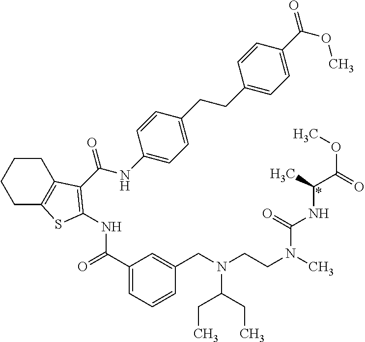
C(NC1=CC=C(CCC2=CC=C(C(=O)OC)C=C2)C=C1)(=O)C1=C(NC(=O)C2=CC=CC(CN(CCN(C)C(=O)NC(C(=O)OC)C)C(CC)CC)=C2)SC2=C1CCCC2
